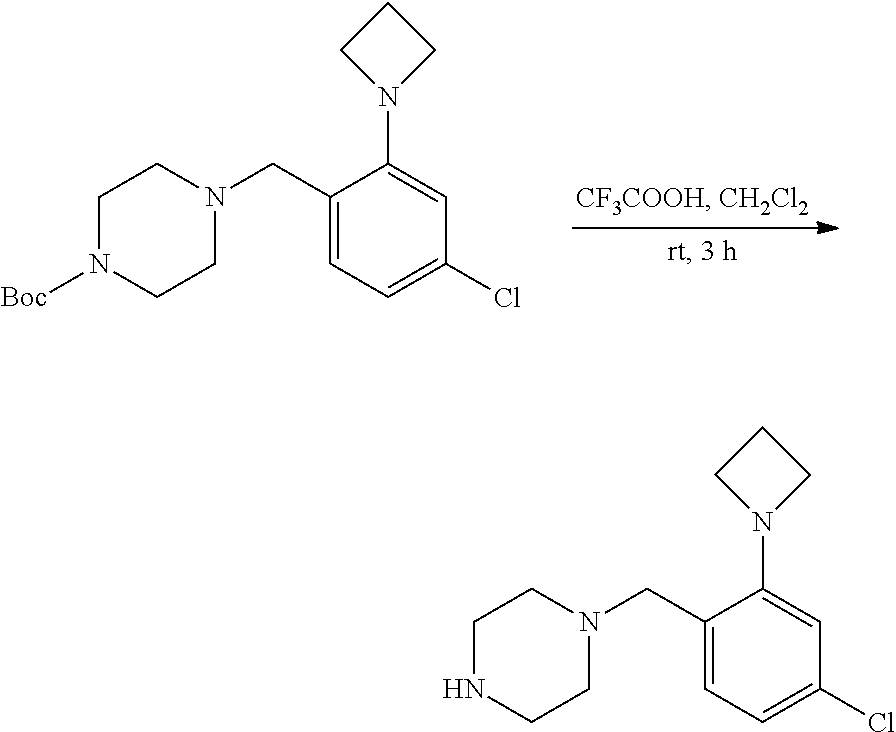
C1=C(N2CCC2)C(CN2CCN([Boc])CC2)=CC=C1Cl.C1=C(N2CCC2)C(CN2CCNCC2)=CC=C1Cl
